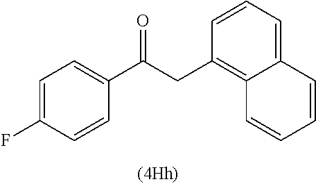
C1=CC=C2C(=C1CC(C1=CC=C(F)C=C1)=O)C=CC=C2
